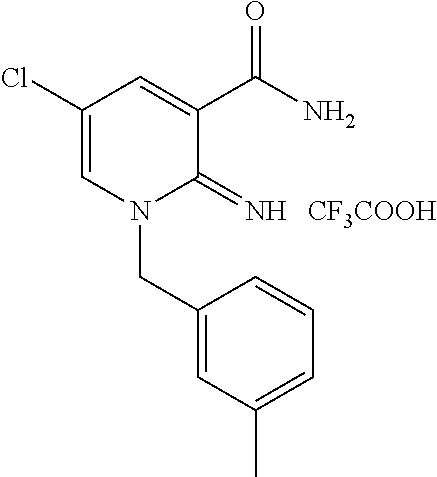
C1(Cl)=CN(CC2=CC(C)=CC=C2)C(=N)C(C(N)=O)=C1.[CF3COOH]
